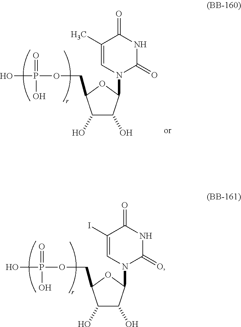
OP(=O)(OCC1C(O)C(O)C(N2C(=O)NC(=O)C(I)=C2)O1)O.OP(=O)(OCC1C(O)C(O)C(N2C(=O)NC(=O)C(C)=C2)O1)O
